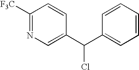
C1([F3C])=NC=C(C(C2=CC=CC=C2)Cl)C=C1
